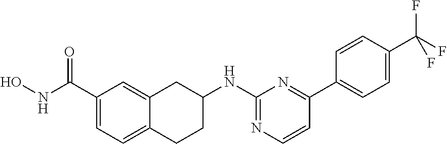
C1(C(NO)=O)=CC=C2C(=C1)CC(NC1=NC=CC(C3=CC=C(C(F)(F)F)C=C3)=N1)CC2
